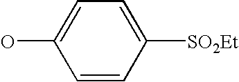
C1=CC([SO2Et])=CC=C1O
